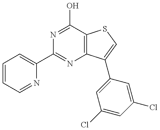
C1=CC=NC(C2=NC3=C(C(O)=N2)SC=C3C2=CC(Cl)=CC(Cl)=C2)=C1
